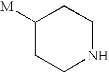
C1([M])CCNCC1
